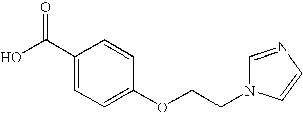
OC(C1=CC=C(OCCN2C=NC=C2)C=C1)=O
